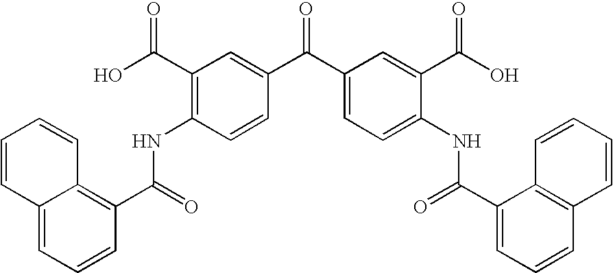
N(C1=C(C(O)=O)C=C(C(C2=CC=C(NC(C3=CC=CC4=C3C=CC=C4)=O)C(C(O)=O)=C2)=O)C=C1)C(C1=C2C(=CC=C1)C=CC=C2)=O
